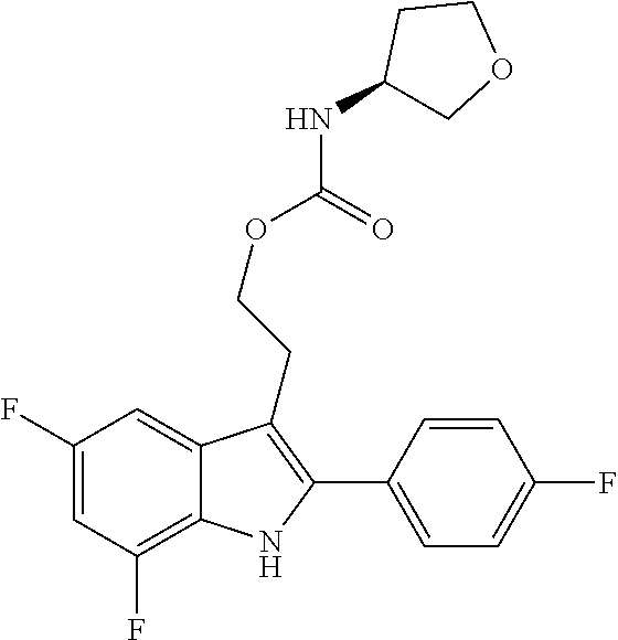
C1(F)=C2C(=CC(F)=C1)C(CCOC(=O)NC1COCC1)=C(C1=CC=C(F)C=C1)N2
